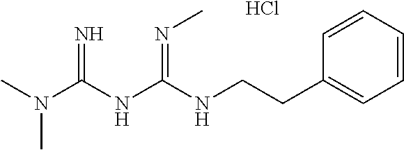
C(NC(NC(N(C)C)=N)=NC)CC1=CC=CC=C1.Cl
